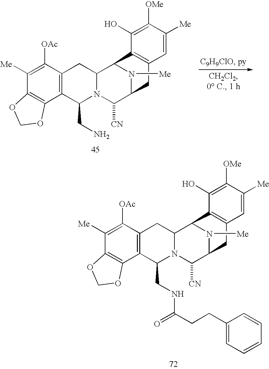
C1([OAc])=C([Me])C2=C(C3=C1CC1N(C3CNC(=O)CCC3=CC=CC=C3)C([CN])C3N([Me])C1C1=C(C=C([Me])C([OMe])=C1O)C3)OCO2.C1([OAc])=C([Me])C2=C(C3=C1CC1N(C3CN)C([CN])C3N([Me])C1C1=C(C=C([Me])C([OMe])=C1O)C3)OCO2
